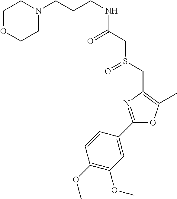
C(CCNC(CS(CC1=C(C)OC(C2=CC(OC)=C(OC)C=C2)=N1)=O)=O)N1CCOCC1
